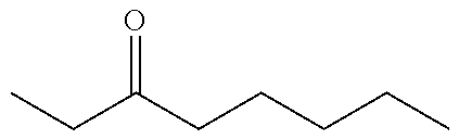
CCC(CCCCC)=O
